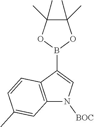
C12=C(C(B3OC(C)(C)C(C)(C)O3)=CN1[BOC])C=CC(C)=C2
